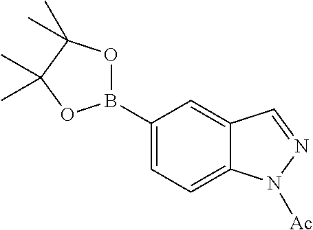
C1=C2C(=CC=C1B1OC(C)(C)C(C)(C)O1)N([Ac])N=C2
